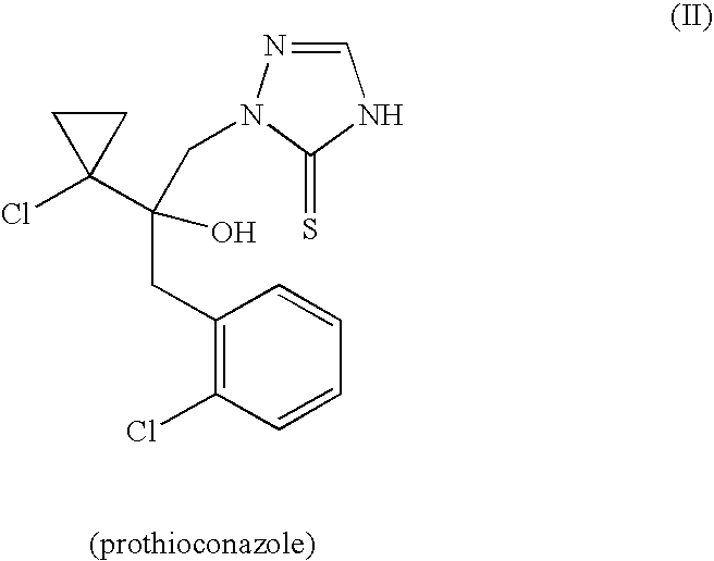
C1(CC(O)(C2(Cl)CC2)CN2N=CNC2=S)=C(Cl)C=CC=C1
